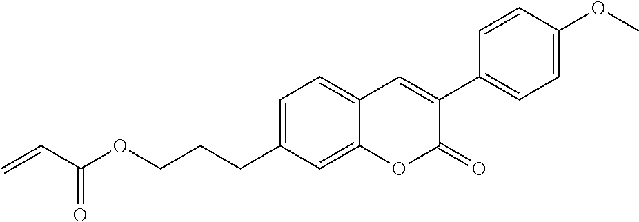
O(CCCC1=CC=C2C(=C1)OC(=O)C(C1=CC=C(OC)C=C1)=C2)C(C=C)=O
